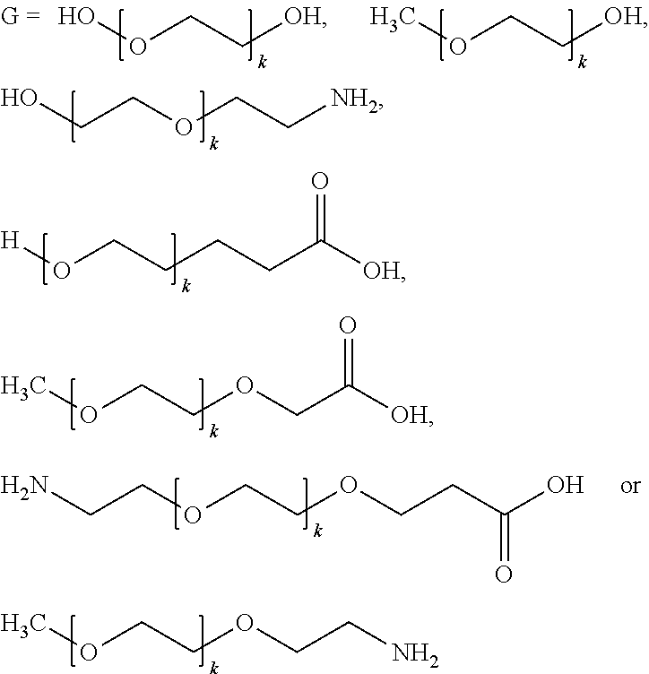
OCCOCC[NH2].[H]OCCCCC([OH])=O.COCCOCC([OH])=O.COCCOCCN.OOCC[OH].COCC[OH].C(OCCOCCC(O)=O)CN
